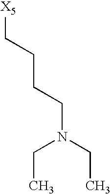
C([X5])CCCN(CC)CC
